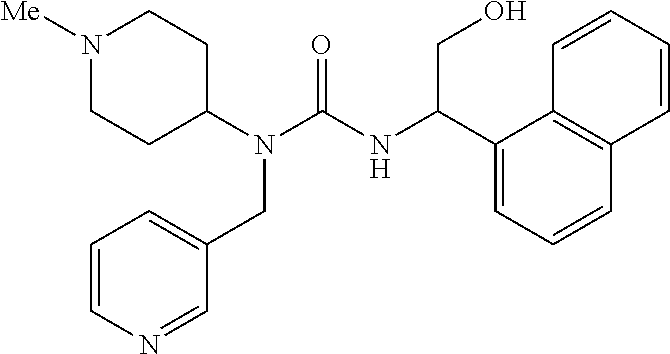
N1([Me])CCC(N(C(=O)NC(C2=CC=CC3=C2C=CC=C3)CO)CC2=CC=CN=C2)CC1
